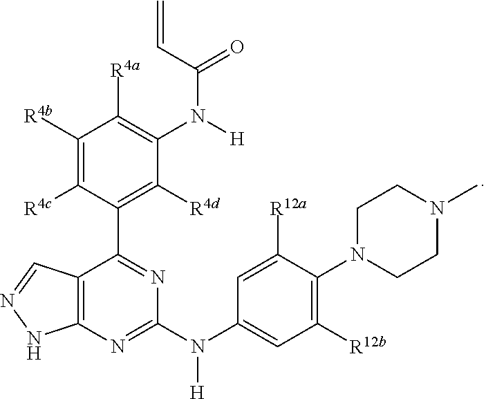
C12=C(N=C(N(C3=CC([R12b])=C(N4CCN(C)CC4)C([R12a])=C3)[H])N=C1C1=C([R4d])C(N([H])C(C=C)=O)=C([R4a])C([R4b])=C1[R4c])NN=C2
